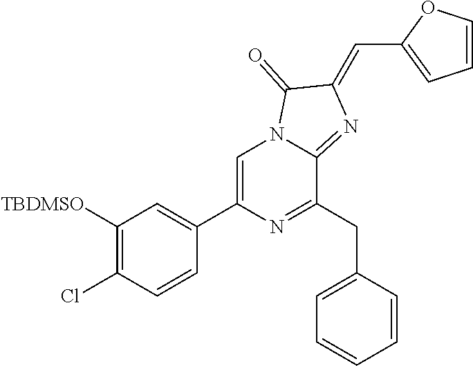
C1([TBDMSO])=C(Cl)C=CC(C2=CN3C(=NC(=CC4=CC=CO4)C3=O)C(CC3=CC=CC=C3)=N2)=C1
